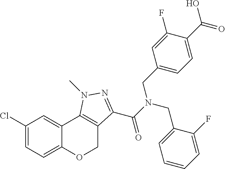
C1(Cl)=CC=C2C(=C1)C1=C(CO2)C(C(N(CC2=CC=CC=C2F)CC2=CC=C(C(O)=O)C(F)=C2)=O)=NN1C
